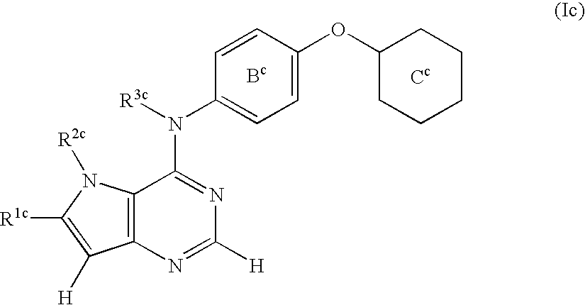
[Cc].C1CCCCC1OC1=CC=C(N([R3c])C2=NC([H])=NC3=C2N([R2c])C([R1c])=C3[H])C=C1.[Bc]
